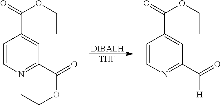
[DIBALH].[THF].C1=CN=C(C([H])=O)C=C1C(OCC)=O.C1=CN=C(C(OCC)=O)C=C1C(OCC)=O
